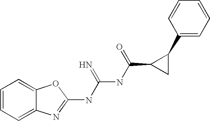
C1=CC=C2C(=C1)N=C(NC(NC(C1CC1C1=CC=CC=C1)=O)=N)O2
